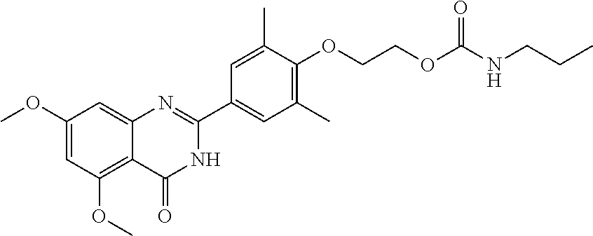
C1(OC)=CC(OC)=C2C(=C1)N=C(C1=CC(C)=C(OCCOC(NCCC)=O)C(C)=C1)NC2=O
